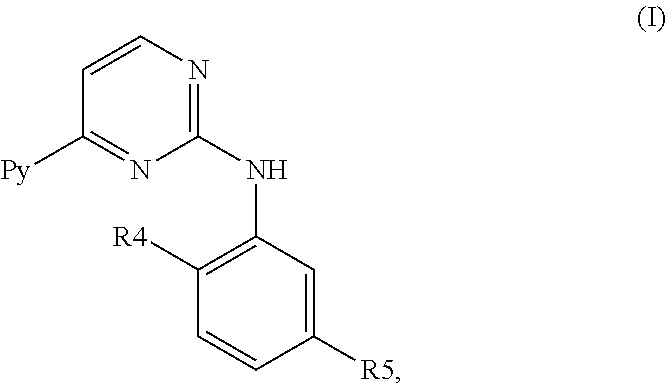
C1=CN=C(NC2=C([R4])C=CC([R5])=C2)N=C1[Py]
